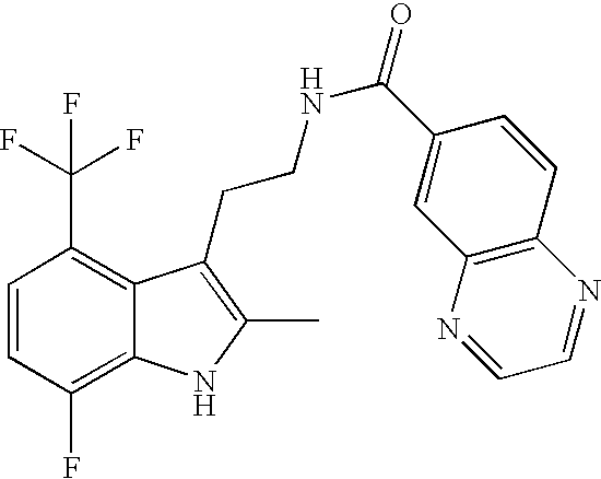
C1=CC(F)=C2C(=C1C(F)(F)F)C(CCNC(=O)C1=CC3=C(C=C1)N=CC=N3)=C(C)N2
